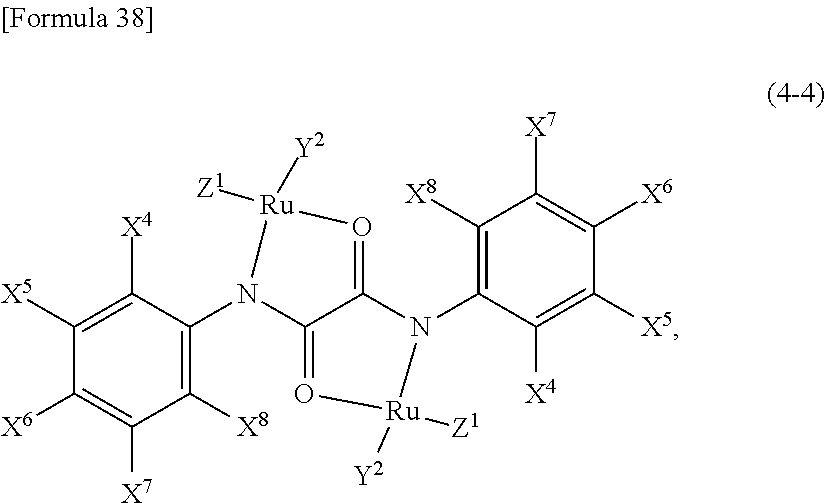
C1([X5])=C([X4])C(N2C3=O[Ru]([Y2])([Z1])N(C4=C([X8])C([X7])=C([X6])C([X5])=C4[X4])C3=O[Ru]2([Y2])[Z1])=C([X8])C([X7])=C1[X6]
